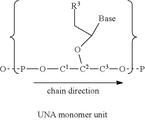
OPO[C1][C2]([C3]OP)OC([Base])C[R3]
